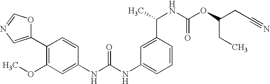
C1(C2=CN=CO2)=C(OC)C=C(NC(NC2=CC=CC(C(NC(OC(CC#N)CC)=O)C)=C2)=O)C=C1
